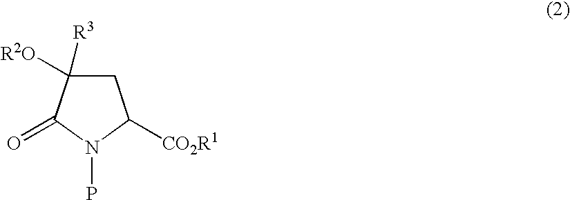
C1([R2O])([R3])CC([CO2R1])N(P)C1=O
